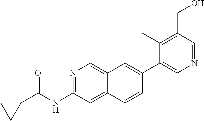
N1=C(NC(C2CC2)=O)C=C2C(=C1)C=C(C1=CN=CC(CO)=C1C)C=C2
